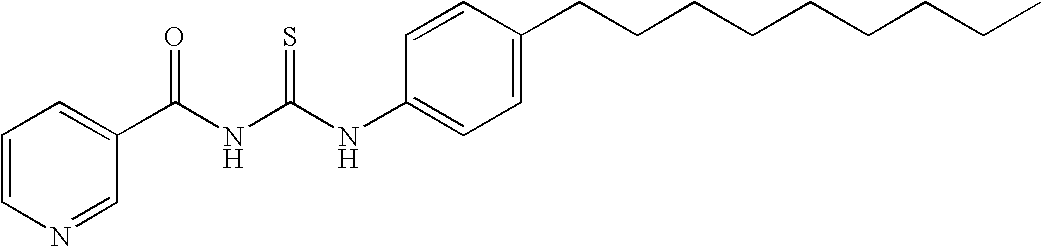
C1(C(NC(NC2=CC=C(CCCCCCCCC)C=C2)=S)=O)=CC=CN=C1
